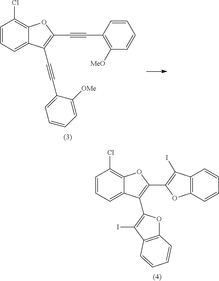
C1=CC=C2C(=C1Cl)OC(C1=C(I)C3=C(O1)C=CC=C3)=C2C1=C(I)C2=C(O1)C=CC=C2.C1=CC=C2C(=C1Cl)OC(C#CC1=C([MeO])C=CC=C1)=C2C#CC1=CC=CC=C1[OMe]
